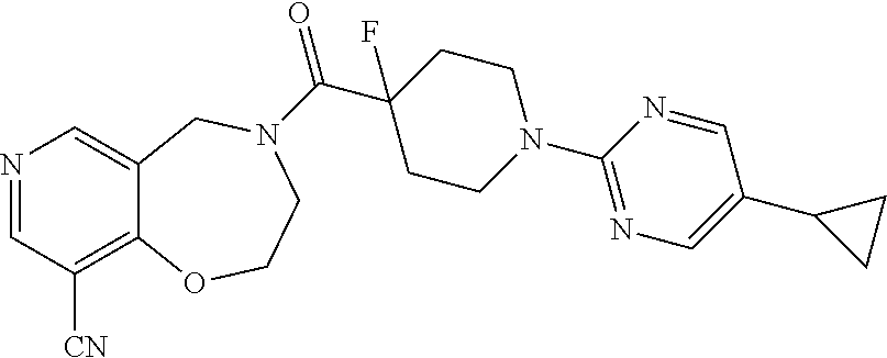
N1=CC([CN])=C2C(=C1)CN(C(C1(F)CCN(C3=NC=C(C4CC4)C=N3)CC1)=O)CCO2
